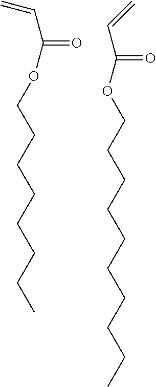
O(CCCCCCCC)C(=O)C=C.C(CCCCCCCCC)OC(=O)C=C
